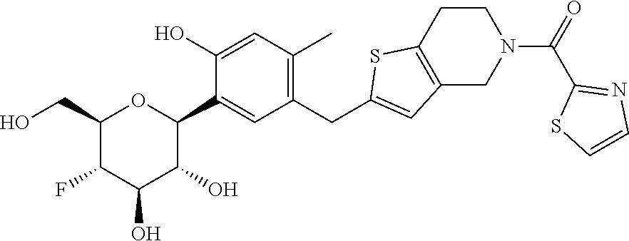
C1(CO)OC(C2=CC(CC3=CC4=C(S3)CCN(C(=O)C3=NC=CS3)C4)=C(C)C=C2O)C(O)C(O)C1F
